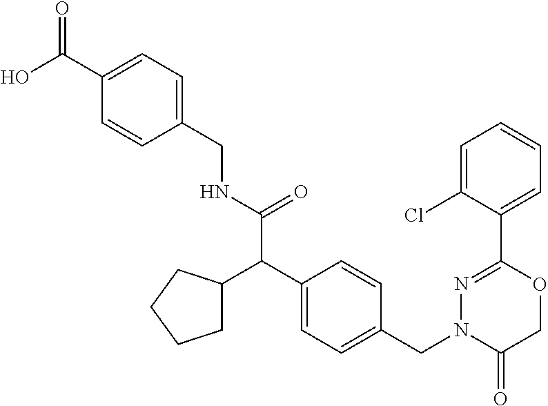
C1=CC(CNC(C(C2=CC=C(CN3C(=O)COC(C4=CC=CC=C4Cl)=N3)C=C2)C2CCCC2)=O)=CC=C1C(O)=O
